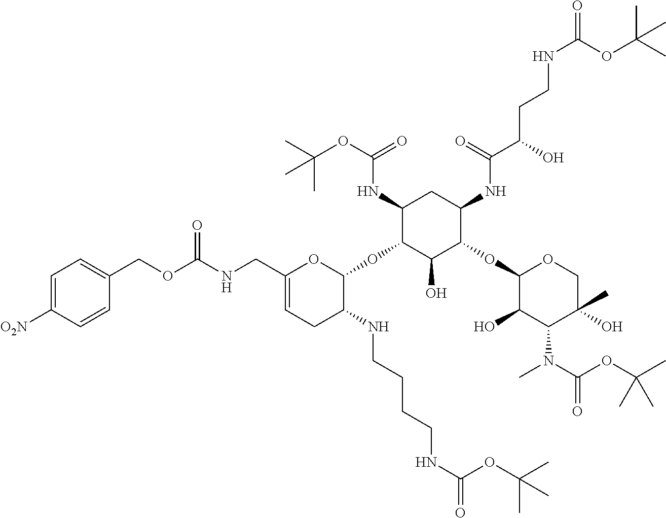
C1(NC(OC(C)(C)C)=O)C(OC2OC(CNC(=O)OCC3=CC=C([O2N])C=C3)=CCC2NCCCCNC(=O)OC(C)(C)C)C(O)C(OC2C(O)C(N(C)C(=O)OC(C)(C)C)C(C)(O)CO2)C(NC(C(O)CCNC(=O)OC(C)(C)C)=O)C1
